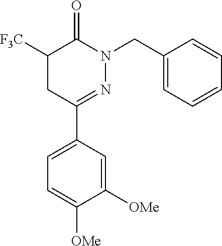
C1([F3C])CC(C2=CC=C([OMe])C([OMe])=C2)=NN(CC2=CC=CC=C2)C1=O
